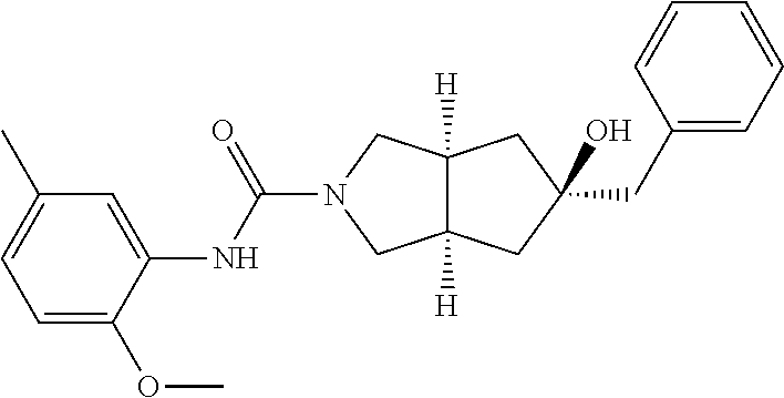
C12([H])C([H])(CC(O)(CC3=CC=CC=C3)C1)CN(C(=O)NC1=CC(C)=CC=C1OC)C2
